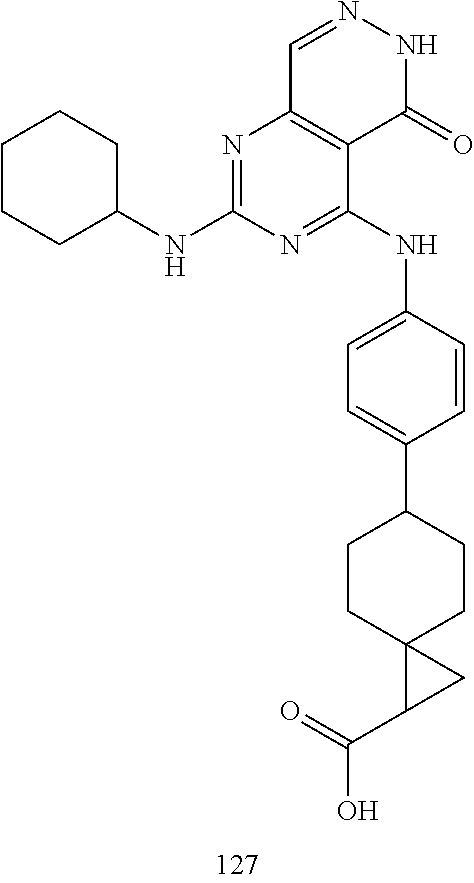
C1=NNC(=O)C2=C1N=C(NC1CCCCC1)N=C2NC1=CC=C(C2CCC3(CC2)C(C(=O)O)C3)C=C1
